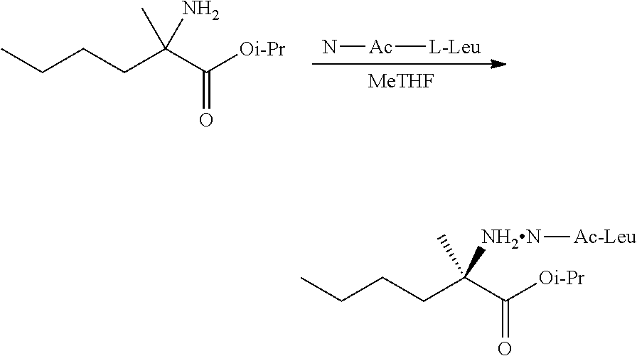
CCCCC(C([Oi-Pr])=O)([NH2N][Ac-Leu])C.CCCCC(C([Oi-Pr])=O)(N)C.[MeTHF].N[Ac][L-Leu]
